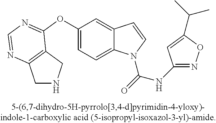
C1(OC2=NC=NC3=C2CNC3)=CC=C2C(=C1)C=CN2C(=O)NC1=NOC(C(C)C)=C1
